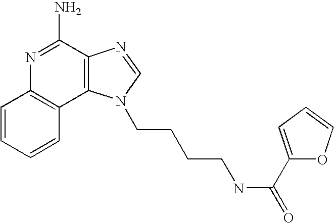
C1=CC=CC2=C1N=C(N)C1=C2N(CCCCNC(=O)C2=CC=CO2)C=N1
